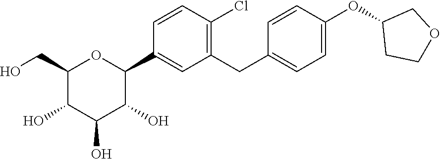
C1(C2OC(CO)C(O)C(O)C2O)=CC(CC2=CC=C(OC3CCOC3)C=C2)=C(Cl)C=C1
